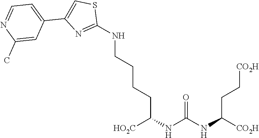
[CO2H]C(NC(NC([HO2C])CCCCNC1=NC(C2=CC=NC(C)=C2)=CS1)=O)CC[CO2H]
